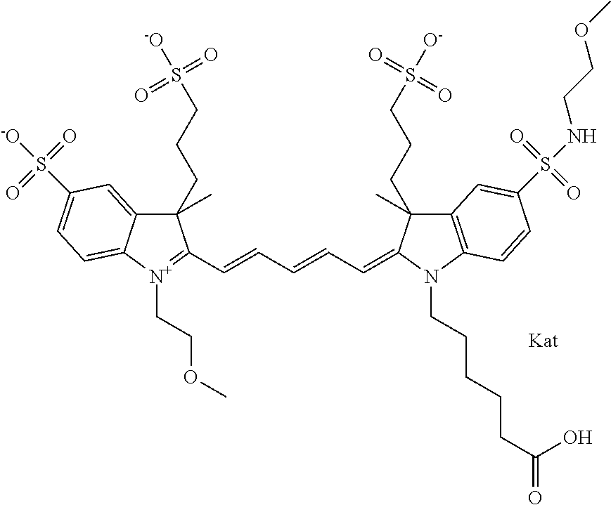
C12=CC(S([-O])(=O)=O)=CC=C1[N+](CCOC)=C(C=CC=CC=C1N(CCCCCC(=O)O)C3=C(C=C(S(NCCOC)(=O)=O)C=C3)C1(CCCS([O-])(=O)=O)C)C2(CCCS([-O])(=O)=O)C
